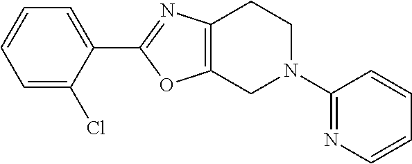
C1=C(Cl)C(C2=NC3=C(O2)CN(C2=NC=CC=C2)CC3)=CC=C1
